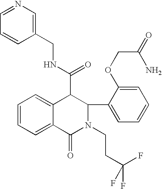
C1=CC=C2C(=C1)C(C(=O)NCC1=CN=CC=C1)C(C1=CC=CC=C1OCC(=O)N)N(CCC(F)(F)F)C2=O
